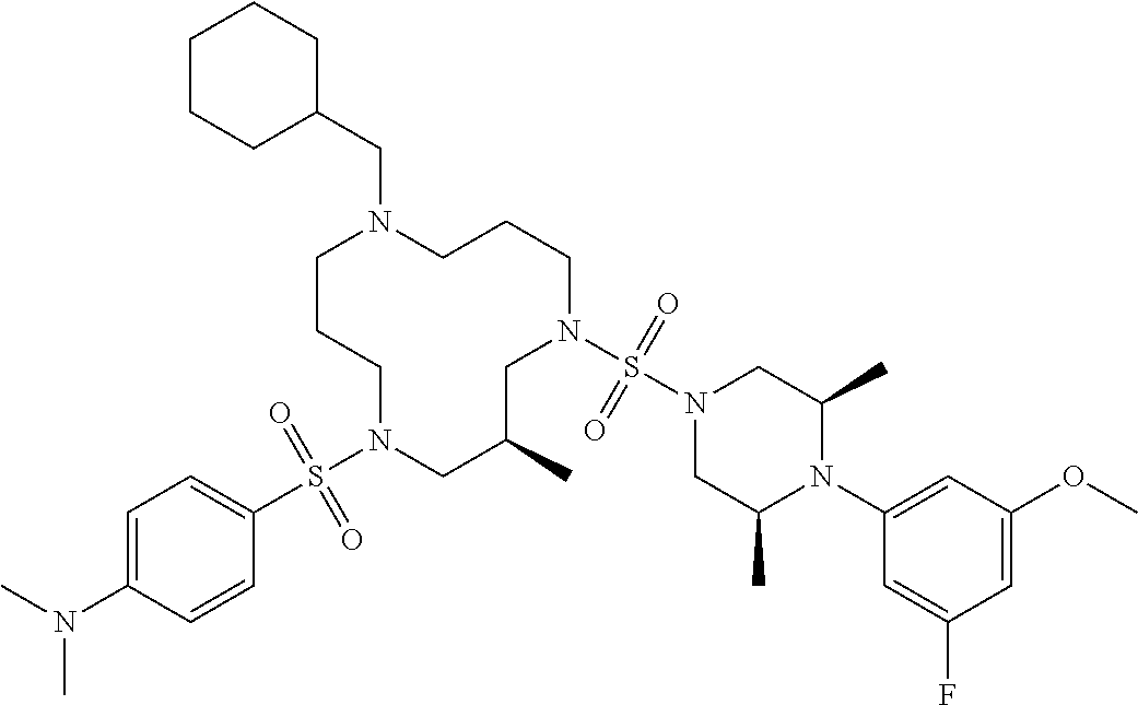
C1CCN(S(C2=CC=C(N(C)C)C=C2)(=O)=O)CC(C)CN(S(N2CC(C)N(C3=CC(OC)=CC(F)=C3)C(C)C2)(=O)=O)CCCN1CC1CCCCC1
